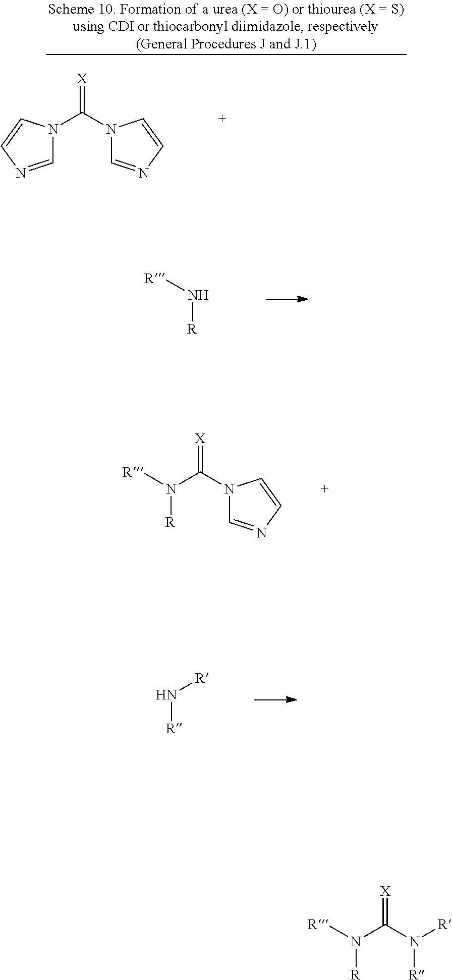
[R]N[R].[R]N(C(=[X])N1C=NC=C1)[R].N([R])[R].C1=NC=CN1C(=[X])N1C=NC=C1.[R]N(C(=[X])N([R])[R])[R]
